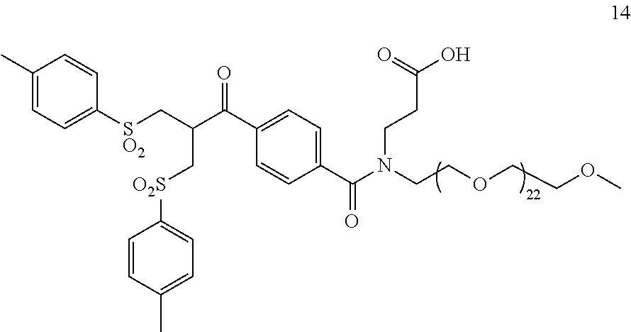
C1(C)=CC=C([SO2]CC(C(C2=CC=C(C(N(CCC(O)=O)CCOCCOC)=O)C=C2)=O)C[O2S]C2=CC=C(C)C=C2)C=C1
